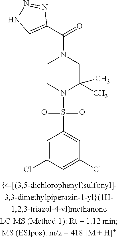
C1CN(S(=O)(=O)C2=CC(Cl)=CC(Cl)=C2)C(C)(C)CN1C(C1=CNN=N1)=O
